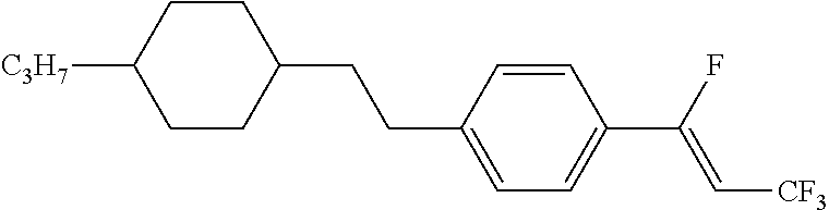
C1=C(CCC2CCC([C3H7])CC2)C=CC(C(F)=C[CF3])=C1
